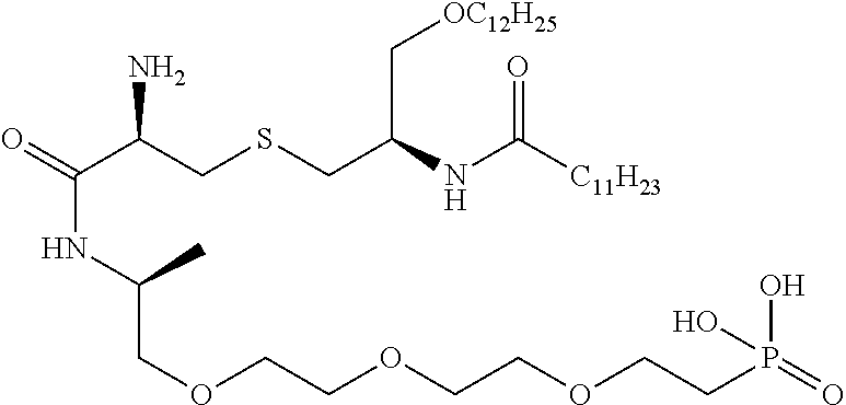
O=C(C(CSCC(NC([C11H23])=O)C[OC12H25])N)NC(COCCOCCOCCP(=O)(O)O)C
